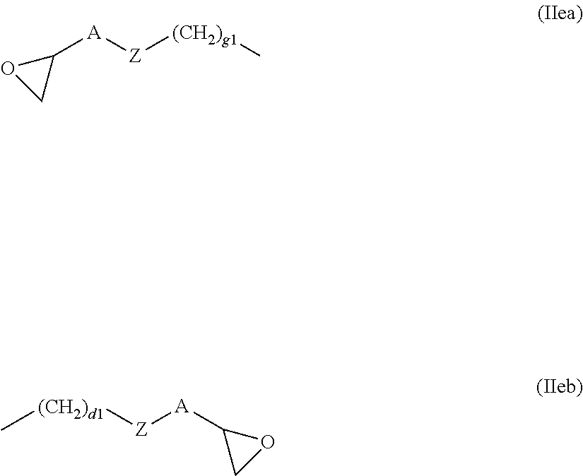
C1([A][Z][(CH2)g1]C)OC1.C1([A][Z][(CH2)d1]C)CO1
